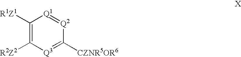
C1([R1Z1])=C([R2Z2])[Q3]=C([CZNR5OR6])[Q2]=[Q1]1
